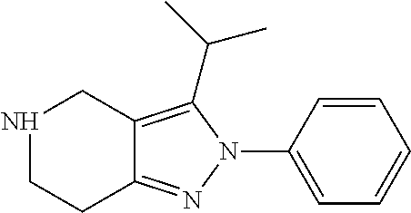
N1CC2=C(C(C)C)N(C3=CC=CC=C3)N=C2CC1
